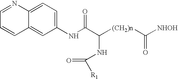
C1=NC2=CC=C(NC(C([(CH2)n]C([NHOH])=O)NC(=O)[R1])=O)C=C2C=C1
